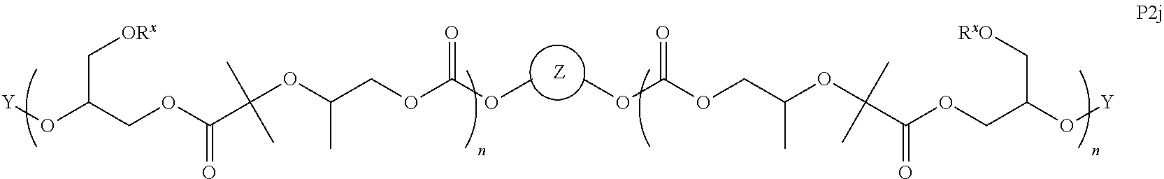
O(C(COC(C(C)(C)OC(COC(OC)=O)C)=O)C[ORx])[Y].[Z].O(C(COC(C(C)(C)OC(COC(OC)=O)C)=O)C[RxO])[Y]
